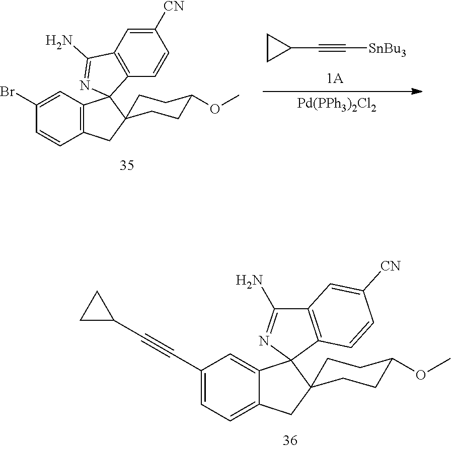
C1(C#CC2CC2)=CC=C2C(=C1)C1(C3(C2)CCC(OC)CC3)N=C(N)C2=C1C=CC([CN])=C2.C1(Br)=CC2=C(C=C1)CC1(CCC(OC)CC1)C21C2=C(C=C([CN])C=C2)C(N)=N1.C1(C#C[SnBu3])CC1.[Pd(PPh3)2Cl2]
